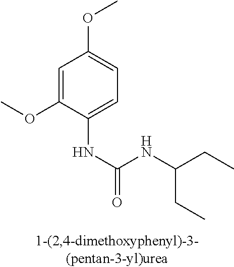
C1=C(OC)C(NC(=O)NC(CC)CC)=CC=C1OC
